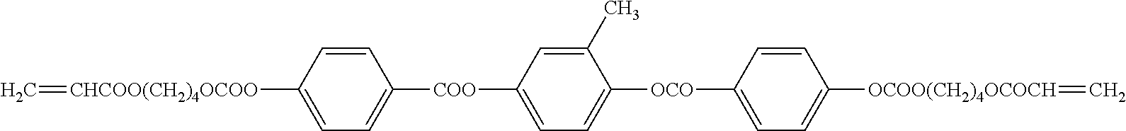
C1=CC([CHCOO(CH2)4OCOO]=C)=CC=C1[COO]C1=CC=C([OCO]C2=CC=C([OCOO(CH2)4OCOCH]=C)C=C2)C(C)=C1
